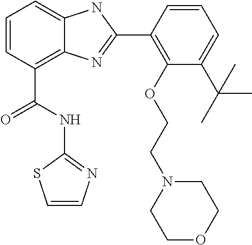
C1=CC(C(NC2=NC=CS2)=O)=C2C(=C1)NC(C1=C(OCCN3CCOCC3)C(C(C)(C)C)=CC=C1)=N2
